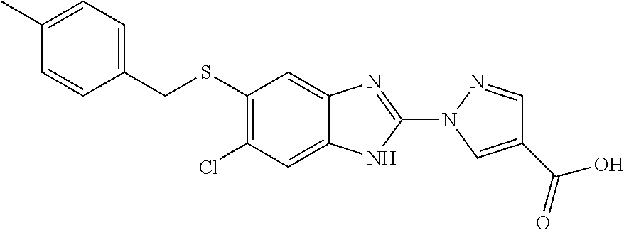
C1(SCC2=CC=C(C)C=C2)=C(Cl)C=C2C(=C1)N=C(N1C=C(C(=O)O)C=N1)N2
